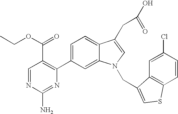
C1=C(C2=C(C(=O)OCC)C=NC(N)=N2)C=C2C(=C1)C(CC(=O)O)=CN2CC1=CSC2=C1C=C(Cl)C=C2
